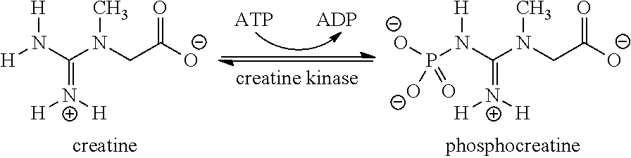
[H]N(C(N(CC([O-])=O)C)=[N+]([H])[H])[H].[H]N(C(N(CC([O-])=O)C)=[N+]([H])[H])P([O-])([O-])=O
